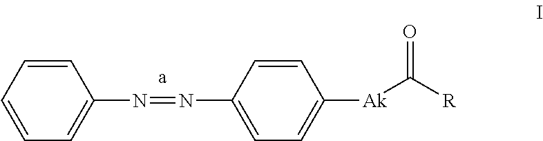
C1=CC=CC=C1N=NC1=CC=C([Ak]C([R])=O)C=C1
